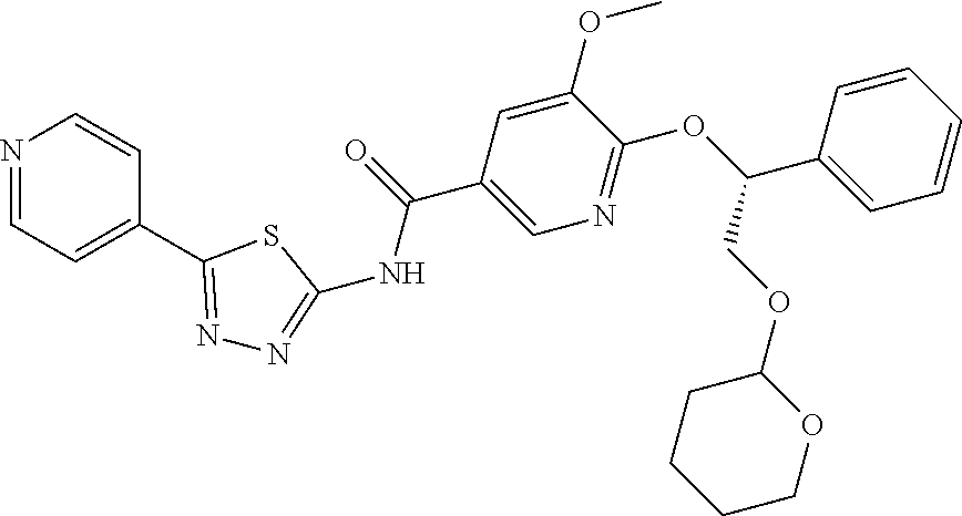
N1=CC=C(C2=NN=C(NC(C3=CN=C(OC(C4=CC=CC=C4)COC4CCCCO4)C(OC)=C3)=O)S2)C=C1
